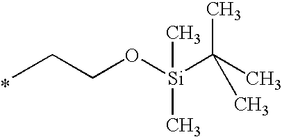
O(CCC)[Si](C(C)(C)C)(C)C
